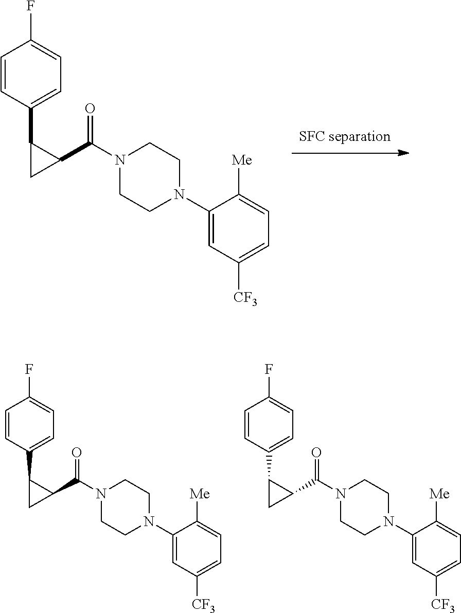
C1=CC(C2C(C(N3CCN(C4=CC([CF3])=CC=C4[Me])CC3)=O)C2)=CC=C1F.C1=CC(C2C(C(N3CCN(C4=CC([CF3])=CC=C4[Me])CC3)=O)C2)=CC=C1F.C1=CC(C2C(C(N3CCN(C4=CC([CF3])=CC=C4[Me])CC3)=O)C2)=CC=C1F
